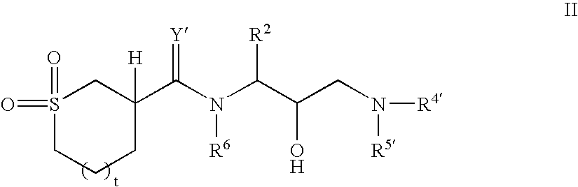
S1(=O)(=O)CCCC(C(N(C(C(CN([R4])[R5])O)[R2])[R6])=[Y])([H])C1
